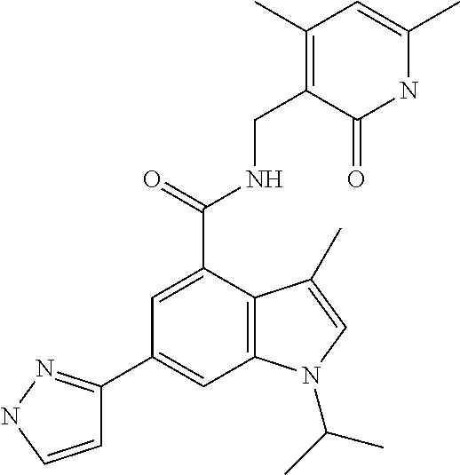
N1C(C)=CC(C)=C(CNC(C2=CC(C3=NNC=C3)=CC3=C2C(C)=CN3C(C)C)=O)C1=O
